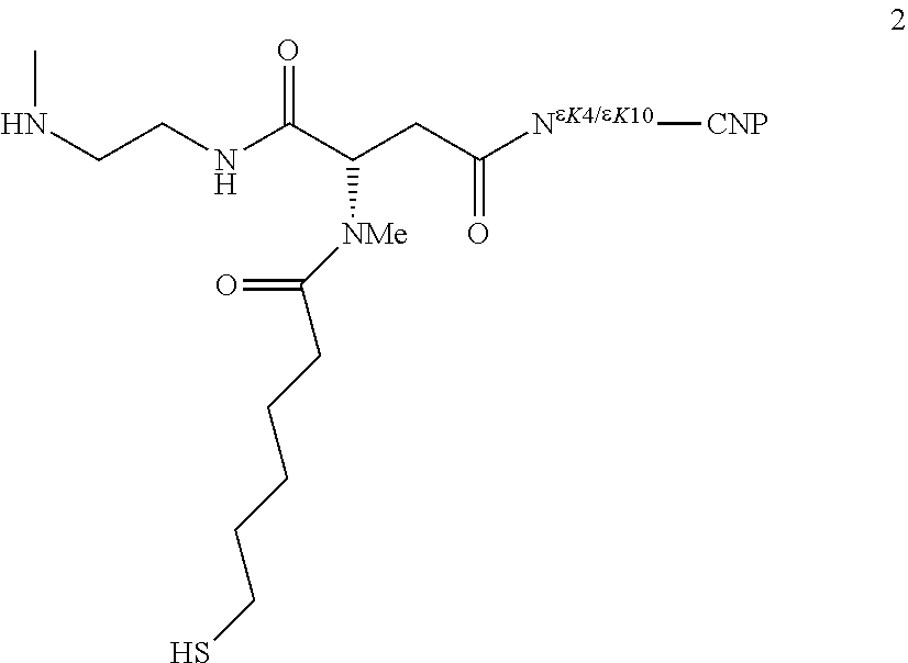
N(CCNC(C(CC([NeK4/eK10][CNP])=O)[NMe]C(CCCCCS)=O)=O)C
